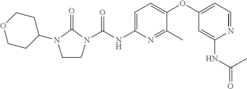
C1(N2CCN(C(NC3=CC=C(OC4=CC=NC(NC(=O)C)=C4)C(C)=N3)=O)C2=O)CCOCC1
